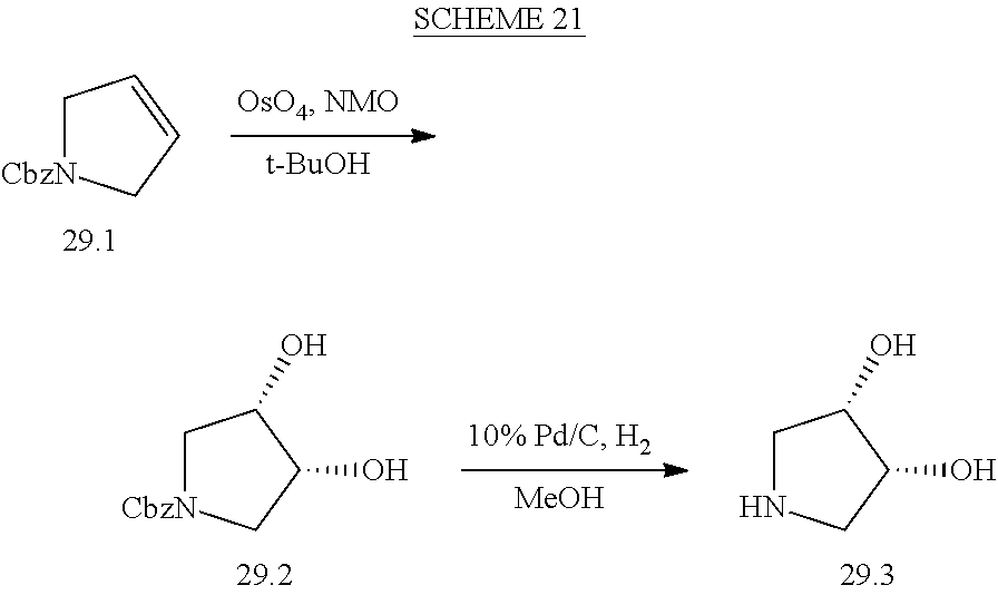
[t-BuOH].C1[CbzN]CC=C1.C1NCC(O)C1O.[MeOH].C1[CbzN]CC(O)C1O
